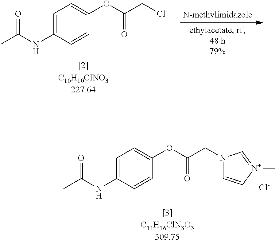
C1=C(NC(C)=O)C=CC(OC(CCl)=O)=C1.C1=C(NC(C)=O)C=CC(OC(CN2C=C[N+](C)=C2)=O)=C1.[Cl-]
